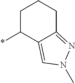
C1C(*)C2=CN(C)N=C2CC1
